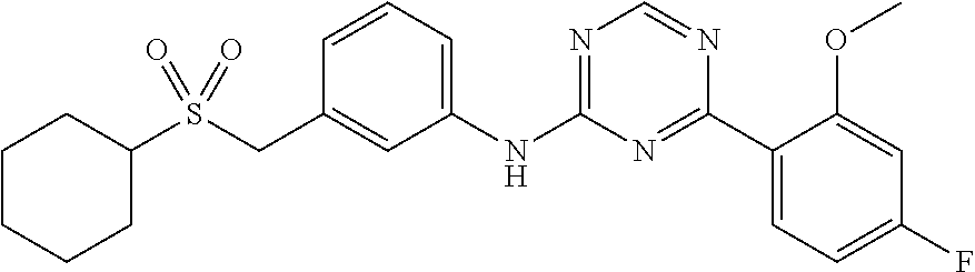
C1(NC2=NC=NC(C3=CC=C(F)C=C3OC)=N2)=CC=CC(CS(C2CCCCC2)(=O)=O)=C1
